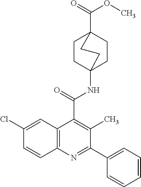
C1(Cl)=CC2=C(C=C1)N=C(C1=CC=CC=C1)C(C)=C2C(=O)NC12CCC(C(=O)OC)(CC1)CC2
